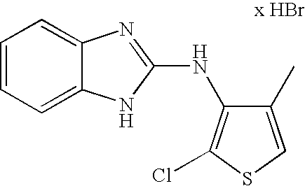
C1=CC=C2C(=C1)N=C(NC1=C(Cl)SC=C1C)N2
